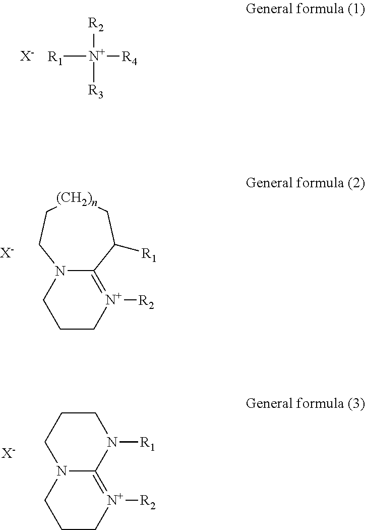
[R2][N+]([R3])([R4])[R1].[X-].C1C[N+]([R2])=C2N(C1)CC[(CH2)n]CC2[R1].[X-].C1C[N+]([R2])=C2N(C1)CCCN2[R1].[X-]
